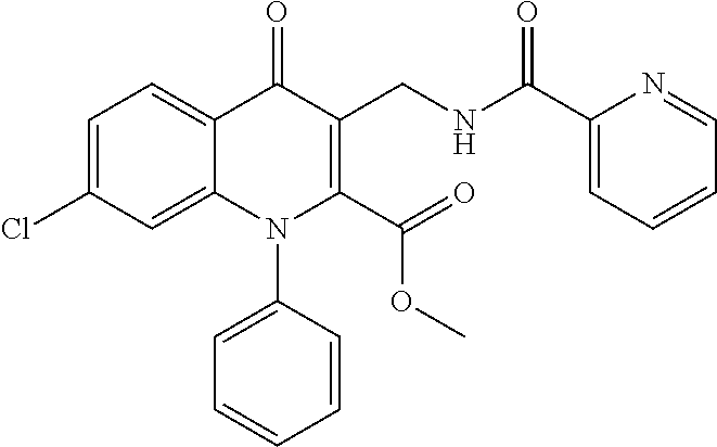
C1=C(Cl)C=C2C(=C1)C(=O)C(CNC(=O)C1=CC=CC=N1)=C(C(=O)OC)N2C1=CC=CC=C1
